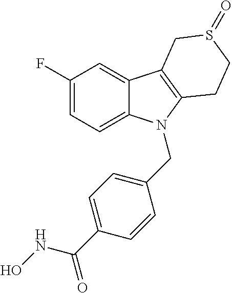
C1(F)=CC=C2C(=C1)C1=C(N2CC2=CC=C(C(NO)=O)C=C2)CCS(=O)C1
